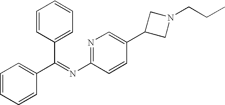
N1=C(N=C(C2=CC=CC=C2)C2=CC=CC=C2)C=CC(C2CN(CCC)C2)=C1
